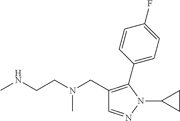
C1=NN(C2CC2)C(C2=CC=C(F)C=C2)=C1CN(CCNC)C
